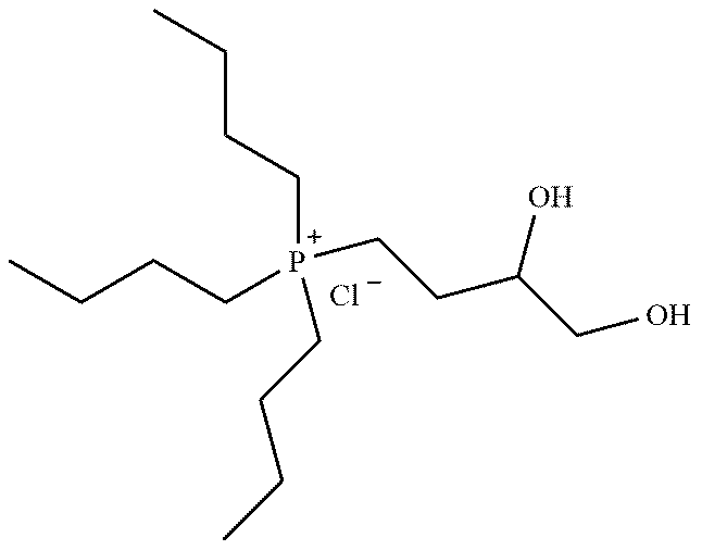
CCCC[P+](CCCC)(CCCC)CCC(CO)O.[Cl-]
